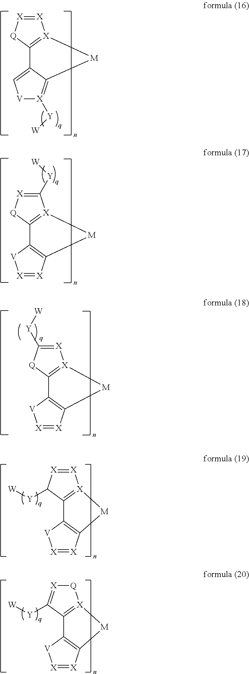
[X]1=[X][Q]C2=[X]1[M]C1=[X]([Y][W])[V]C=C21.C1([Y][W])=[X][Q]C2=[X]1[M]C1=C2[V][X]=[X]1.[X]1=C([Y][W])[Q]C2=[X]1[M]C1=C2[V][X]=[X]1.[X]1=[X]C([Y][W])C2=[X]1[M]C1=C2[V][X]=[X]1.[Q]1[X]=C([Y][W])C2=[X]1[M]C1=C2[V][X]=[X]1
